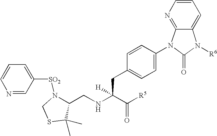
C1=CC(N2C(=O)N([R6])C3=CC=CN=C23)=CC=C1CC(C(=O)[R5])(NCC1N([SO2]C2=CC=CN=C2)CSC1(C)C)[H]
